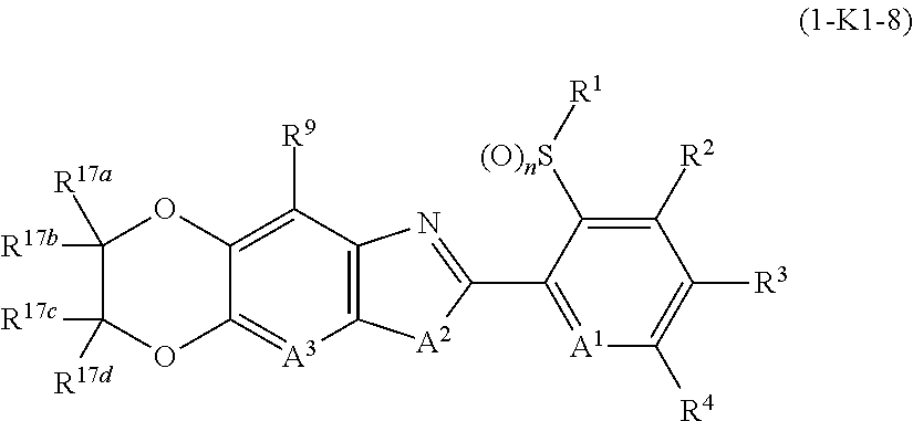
C12=C([R9])C3=C([A3]=C1OC([R17d])([R17c])C([R17b])([R17a])O2)[A2]C(C1=[A1]C([R4])=C([R3])C([R2])=C1[(O)nS][R1])=N3
